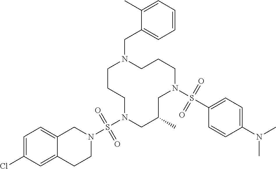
C1CCN(S(N2CC3=CC=C(Cl)C=C3CC2)(=O)=O)CC(C)CN(S(C2=CC=C(N(C)C)C=C2)(=O)=O)CCCN1CC1=CC=CC=C1C
